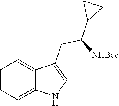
C1=CC=C2C(CC(C3CC3)[NHBoc])=CNC2=C1
